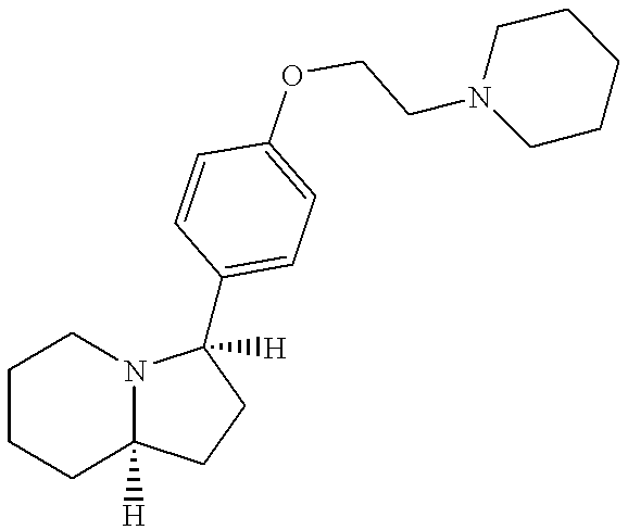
C1CCC2([H])N(C1)C(C1=CC=C(OCCN3CCCCC3)C=C1)([H])CC2
